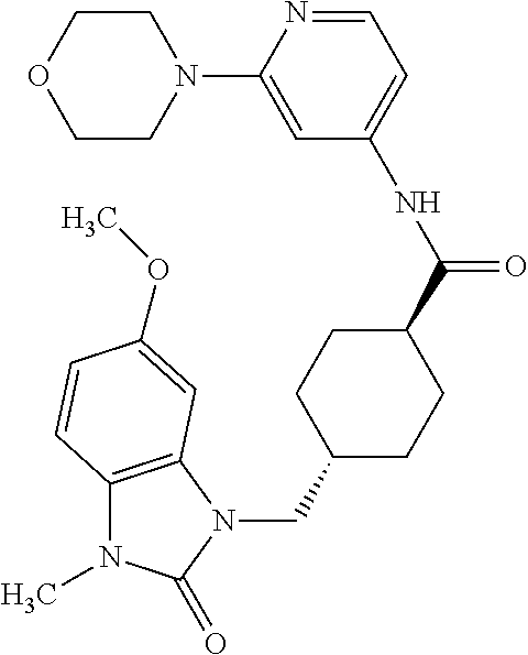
C12=C(N(CC3CCC(C(NC4=CC=NC(N5CCOCC5)=C4)=O)CC3)C(=O)N1C)C=C(OC)C=C2
